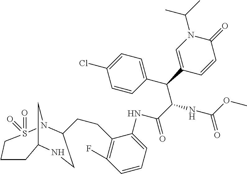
C(C(NC(OC)=O)C(C1=CC=C(Cl)C=C1)C1=CN(C(C)C)C(=O)C=C1)(=O)NC1=CC=CC(F)=C1CCC1N2S(=O)(=O)CCCC(C2)NC1
